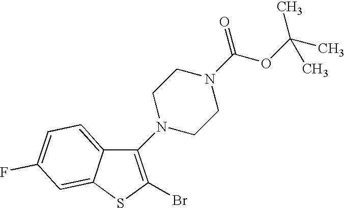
C12=CC=C(F)C=C1SC(Br)=C2N1CCN(C(OC(C)(C)C)=O)CC1
